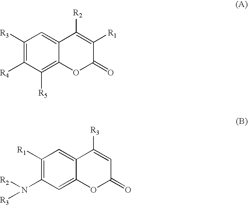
C1([R3])=C([R4])C([R5])=C2C(=C1)C([R2])=C([R1])C(=O)O2.C1([R1])=C(N([R2])[R3])C=C2C(=C1)C([R3])=CC(=O)O2
